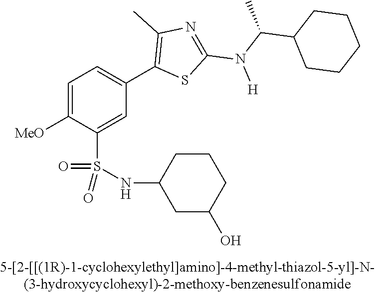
C1=C([OMe])C(S(NC2CCCC(O)C2)(=O)=O)=CC(C2=C(C)N=C(N(C(C)C3CCCCC3)[H])S2)=C1
